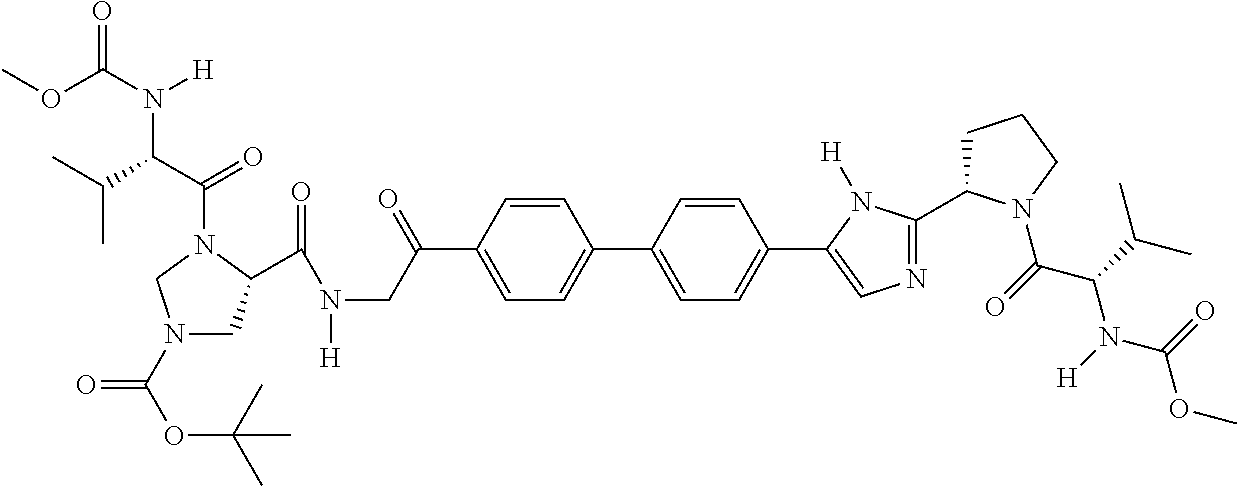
C1=CC(C(CN([H])C(=O)C2CN(C(OC(C)(C)C)=O)CN2C(C(C(C)C)N(C(OC)=O)[H])=O)=O)=CC=C1C1=CC=C(C2=CN=C(C3CCCN3C(=O)C(C(C)C)N([H])C(=O)OC)N2[H])C=C1
